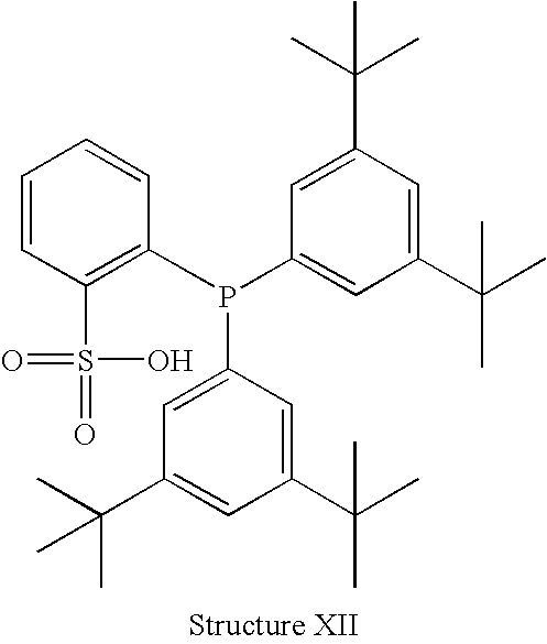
C1(S(=O)(=O)O)=C(P(C2=CC(C(C)(C)C)=CC(C(C)(C)C)=C2)C2=CC(C(C)(C)C)=CC(C(C)(C)C)=C2)C=CC=C1
